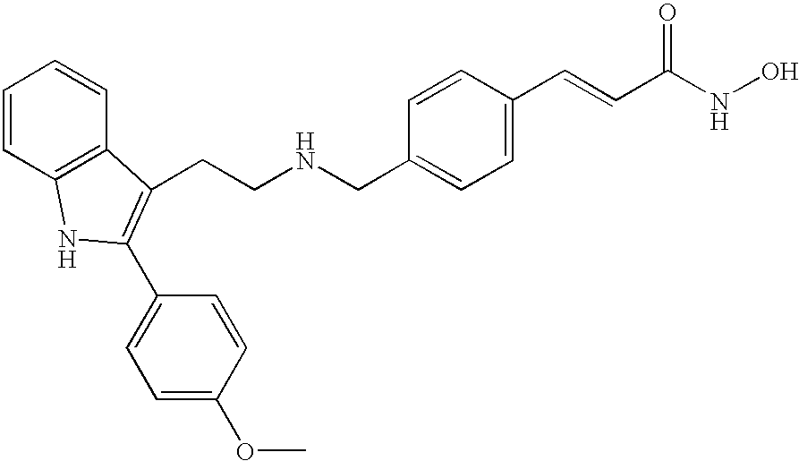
C(C1=CC=C(C=CC(NO)=O)C=C1)NCCC1=C(C2=CC=C(OC)C=C2)NC2=C1C=CC=C2
